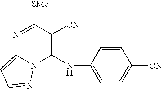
N1=C([SMe])C([CN])=C(NC2=CC=C([CN])C=C2)N2C1=CC=N2
